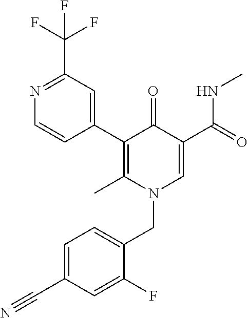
C1(C2=C(C)N(CC3=CC=C(C#N)C=C3F)C=C(C(=O)NC)C2=O)=CC(C(F)(F)F)=NC=C1
